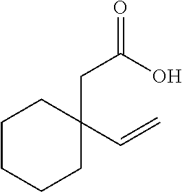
C1CCCC(C=C)(CC(O)=O)C1
